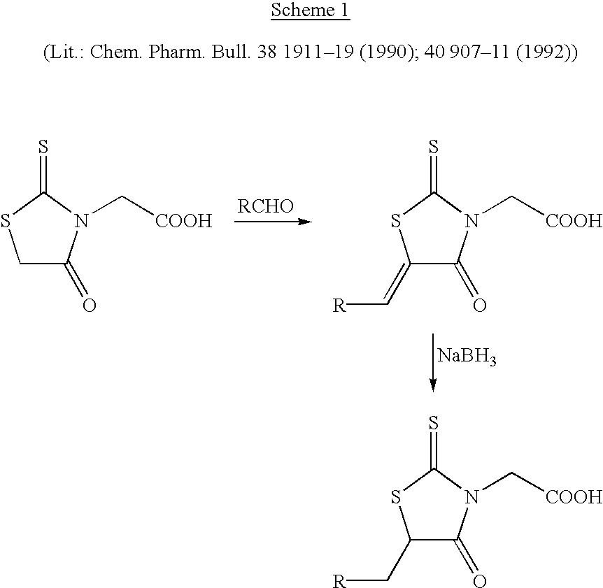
C1C(=O)N(C[COOH])C(=S)S1.[RCHO].C1(=C[R])C(=O)N(C[COOH])C(=S)S1.C1(C[R])C(=O)N(C[COOH])C(=S)S1.[NaBH3]
